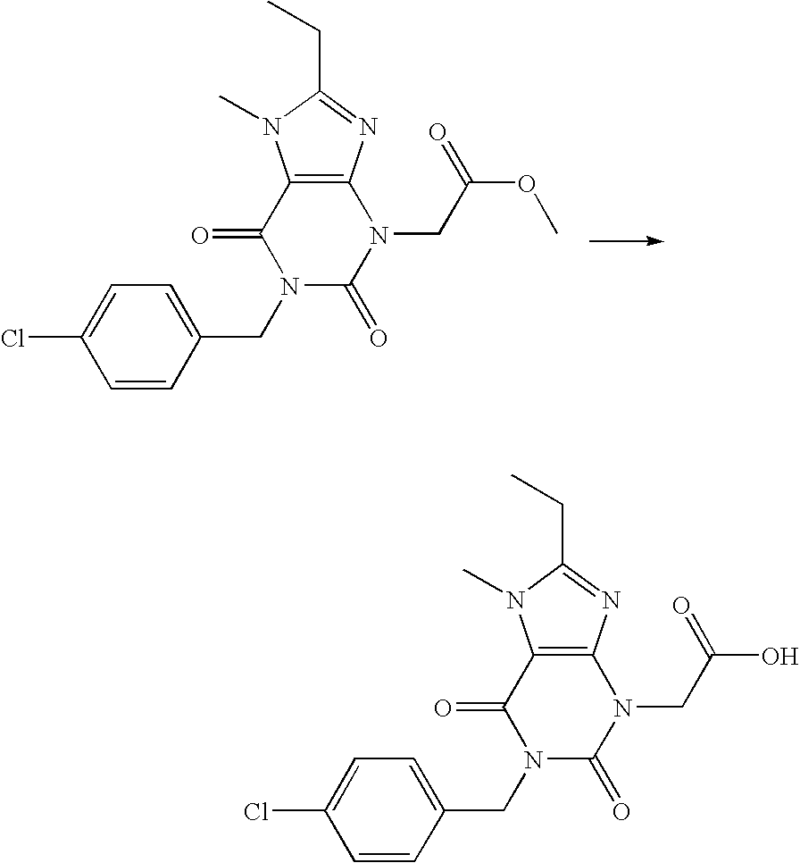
C(C1=CC=C(Cl)C=C1)N1C(=O)N(CC(OC)=O)C2=C(C1=O)N(C)C(CC)=N2.C(C1=CC=C(Cl)C=C1)N1C(=O)N(CC(O)=O)C2=C(C1=O)N(C)C(CC)=N2
